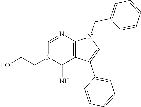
C1=C(C2=CC=CC=C2)C2=C(N1CC1=CC=CC=C1)N=CN(CCO)C2=N
